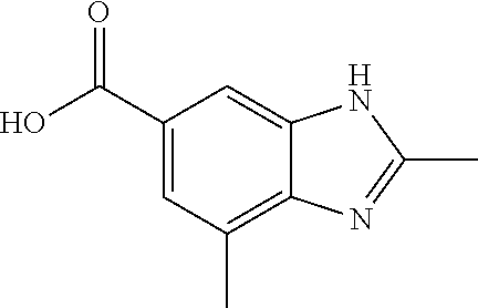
C1=C(C(O)=O)C=C2C(=C1C)N=C(C)N2
